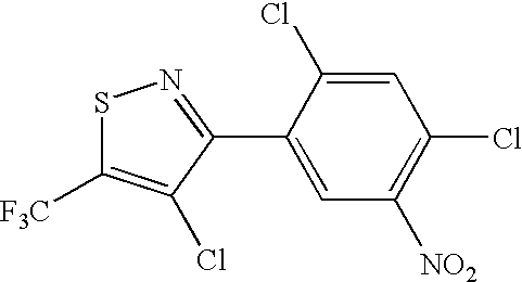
C1(C2=NSC([F3C])=C2Cl)=CC([NO2])=C(Cl)C=C1Cl
